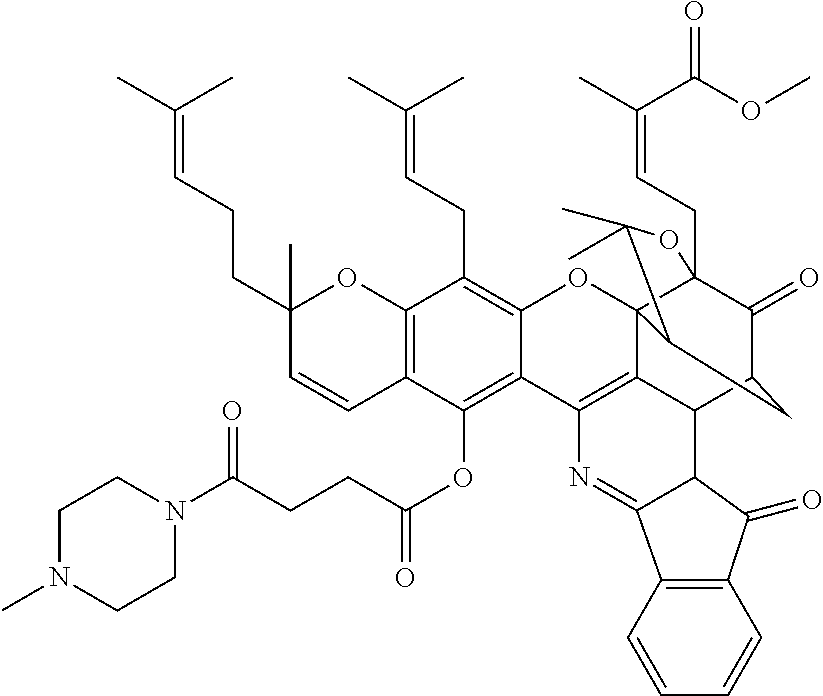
C12=C(C=CC(CCC=C(C)C)(C)O1)C(OC(CCC(N1CCN(C)CC1)=O)=O)=C1C(=C2CC=C(C)C)OC23C4(CC=C(C)C(OC)=O)C(=O)C(CC2C(C)(C)O4)C2C3=C1N=C1C3=C(C(=O)C21)C=CC=C3
